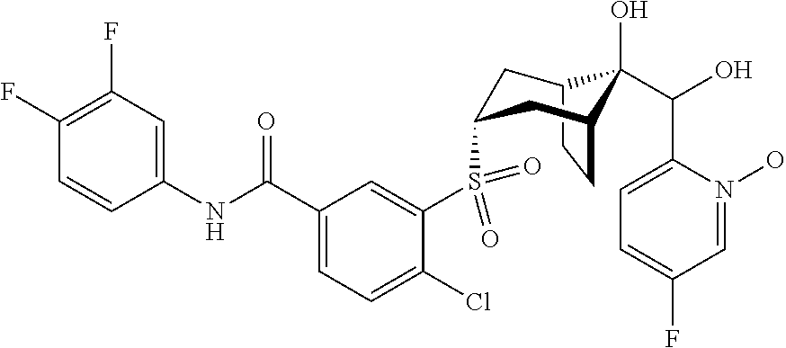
C12CCC(CC(S(C3=CC(C(NC4=CC(F)=C(F)C=C4)=O)=CC=C3Cl)(=O)=O)C1)C2(O)C(C1=CC=C(F)C=N1O)O
